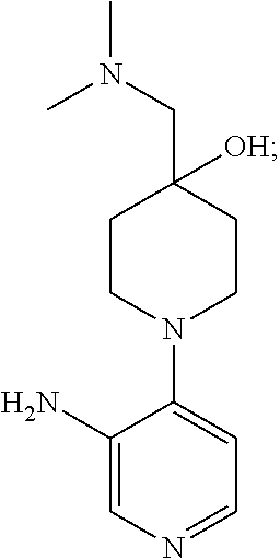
C1CN(C2=CC=NC=C2N)CCC1([OH])CN(C)C
